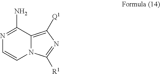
C12=C([Q1])N=C([R1])N1C=CN=C2N
